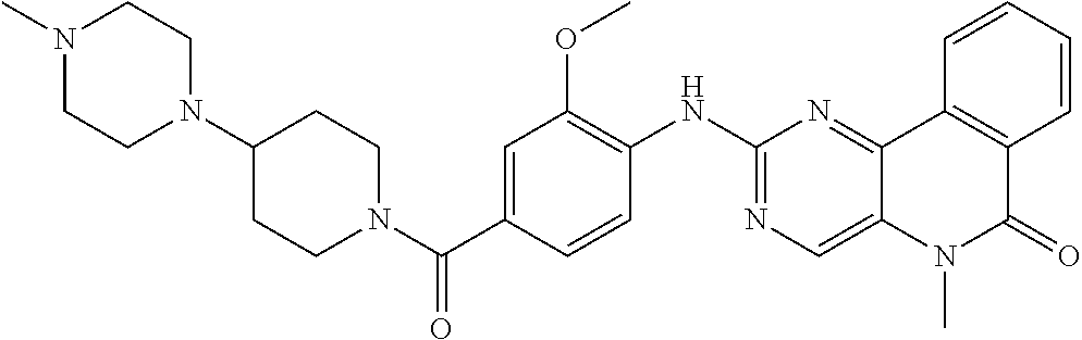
C1(NC2=C(OC)C=C(C(N3CCC(N4CCN(C)CC4)CC3)=O)C=C2)=NC=C2C(=N1)C1=C(C(=O)N2C)C=CC=C1
